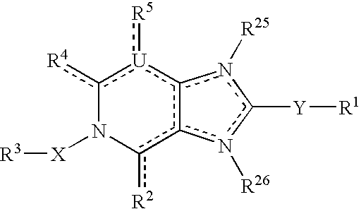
c1([R4])[U](:[R5])c2c(c([R2])N1[X][R3])n([R26])c([Y][R1])n2[R25]
